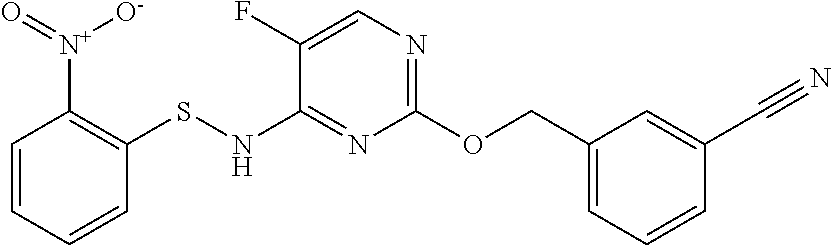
C1(F)=CN=C(OCC2=CC=CC(C#N)=C2)N=C1NSC1=C([N+]([O-])=O)C=CC=C1
